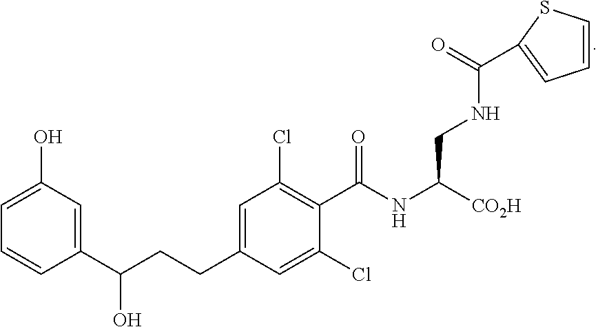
C1(O)=CC=CC(C(CCC2=CC(Cl)=C(C(NC([CO2H])CNC(C3=CC=CS3)=O)=O)C(Cl)=C2)O)=C1
